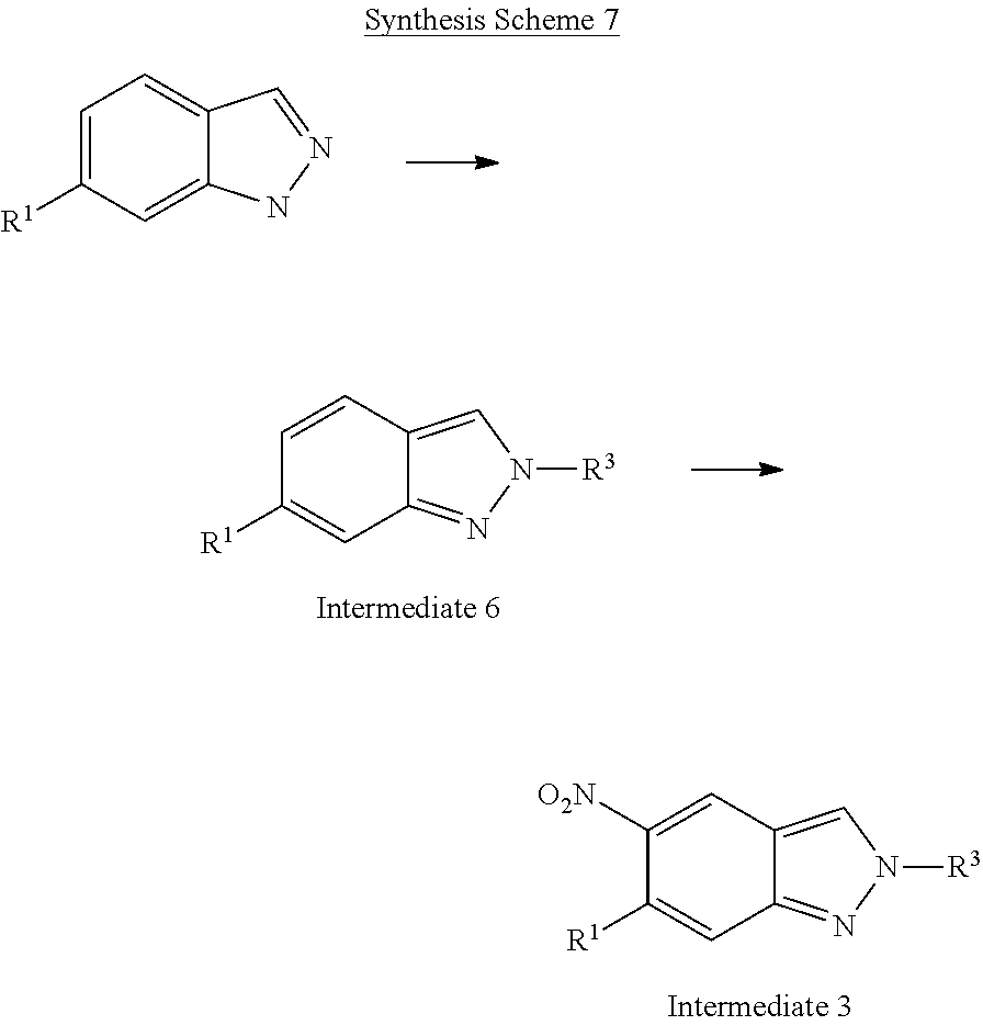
C1([O2N])=CC2=CN([R3])N=C2C=C1[R1].C1=C([R1])C=C2C(=C1)C=NN2.C1=CC2=CN([R3])N=C2C=C1[R1]
